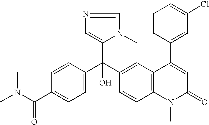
C1=C(C(N(C)C)=O)C=CC(C(C2=CC3=C(C=C2)N(C)C(=O)C=C3C2=CC(Cl)=CC=C2)(C2=CN=CN2C)O)=C1
